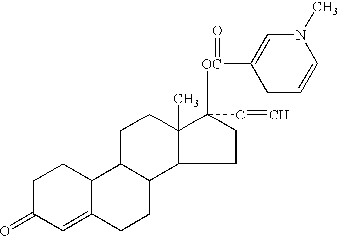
C1C(=O)C=C2C(C1)C1C(CC2)C2C(C)(CC1)C([OC](C1=CN(C)C=CC1)=O)(C#C)CC2
